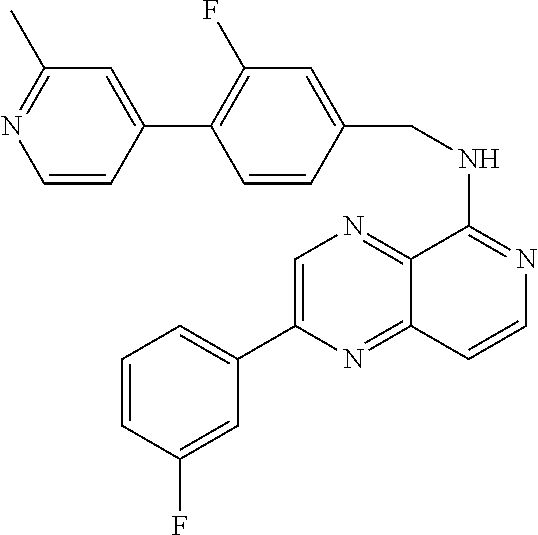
C1=C(C2=CC=CC(F)=C2)N=C2C(=N1)C(NCC1=CC(F)=C(C3=CC(C)=NC=C3)C=C1)=NC=C2
